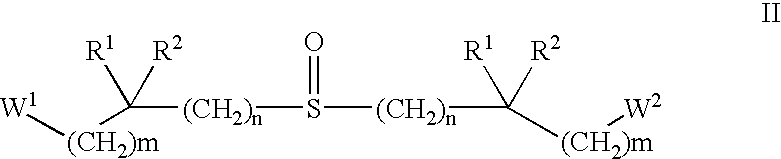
[(CH2)m](C([(CH2)n]S([(CH2)n]C([(CH2)m][W2])([R1])[R2])=O)([R1])[R2])[W1]
